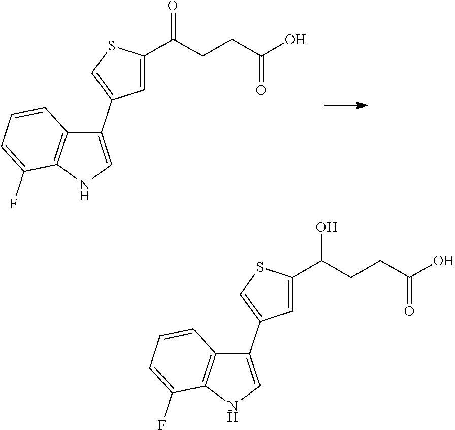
C1=C(C(CCC(O)=O)O)SC=C1C1=CNC2=C1C=CC=C2F.C1=C(C(CCC(O)=O)=O)SC=C1C1=CNC2=C1C=CC=C2F
